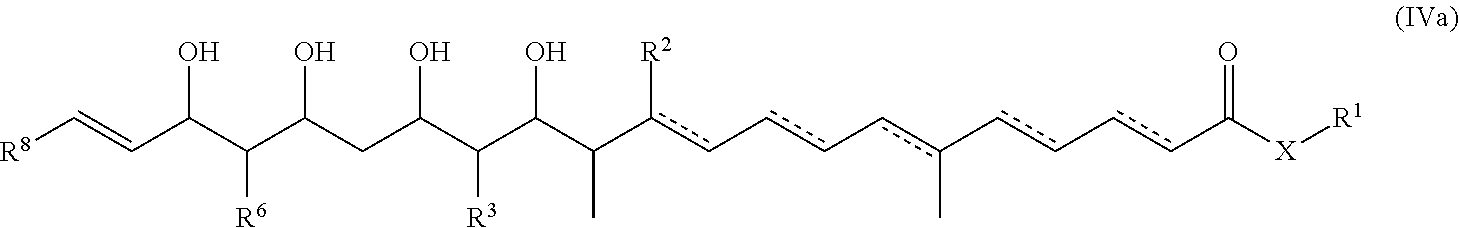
C([R6])(C(C=C[R8])O)C(CC(C(C(C(c(c-cc-cc(-cc-ccC([X][R1])=O)C)[R2])C)O)[R3])O)O
